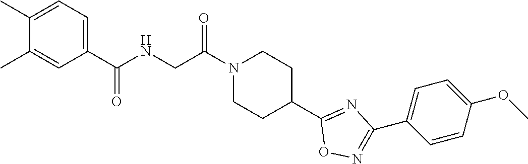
N1(C(CNC(C2=CC=C(C)C(C)=C2)=O)=O)CCC(C2=NC(C3=CC=C(OC)C=C3)=NO2)CC1
